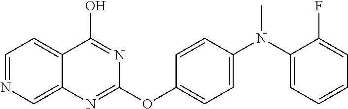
C1=NC=C2C(=C1)C(O)=NC(OC1=CC=C(N(C)C3=CC=CC=C3F)C=C1)=N2
